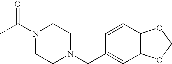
CC(N1CCN(CC2=CC3=C(C=C2)OCO3)CC1)=O
